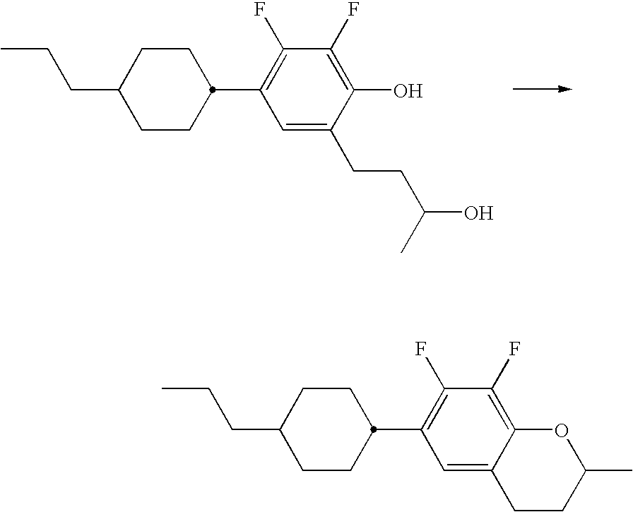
C1CC(C2=C(F)C(F)=C(O)C(CCC(C)O)=C2)CCC1CCC.C1CC(C2=C(F)C(F)=C3C(=C2)CCC(C)O3)CCC1CCC
